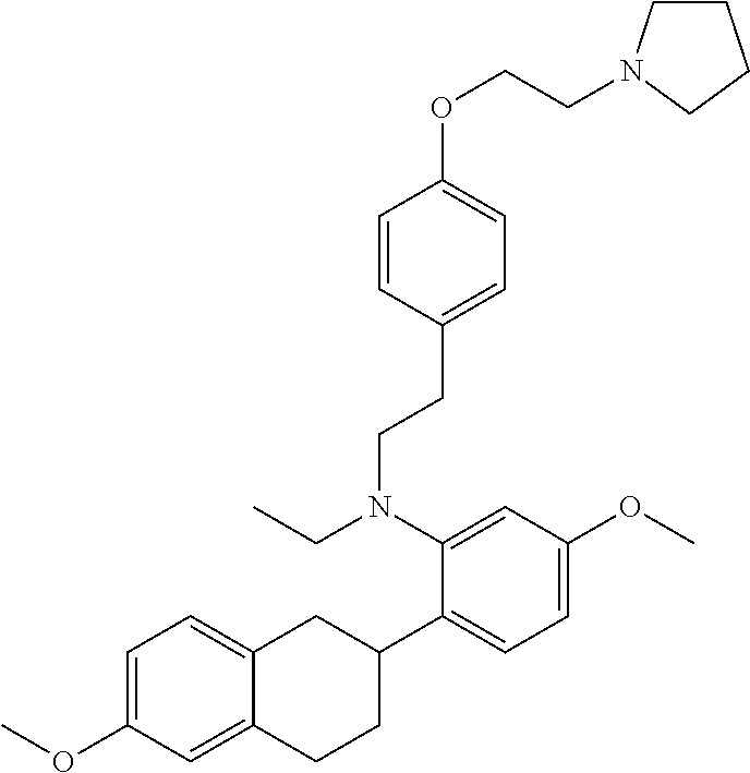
C(C1=CC=C(OCCN2CCCC2)C=C1)CN(C1=CC(OC)=CC=C1C1CC2=CC=C(OC)C=C2CC1)CC
